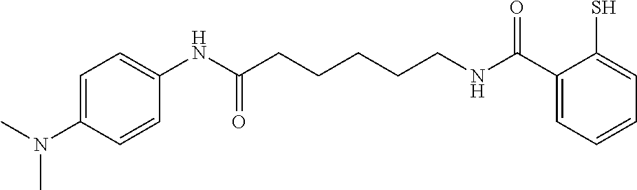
C1=CC(N(C)C)=CC=C1NC(CCCCCNC(C1=CC=CC=C1S)=O)=O
